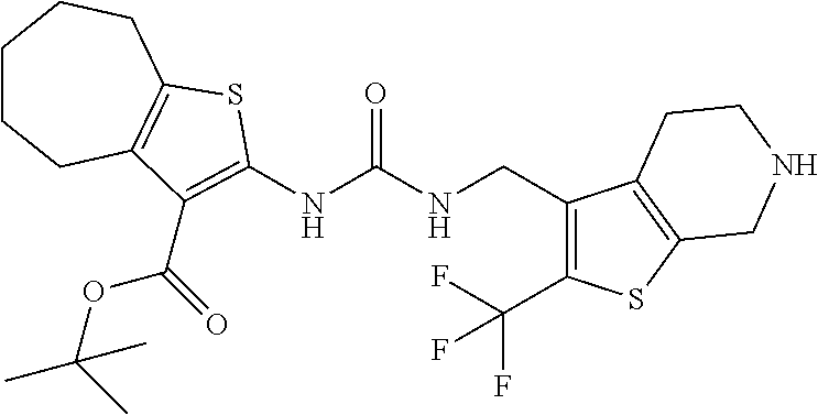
C1CCC2=C(CC1)SC(NC(NCC1=C(C(F)(F)F)SC3=C1CCNC3)=O)=C2C(OC(C)(C)C)=O
